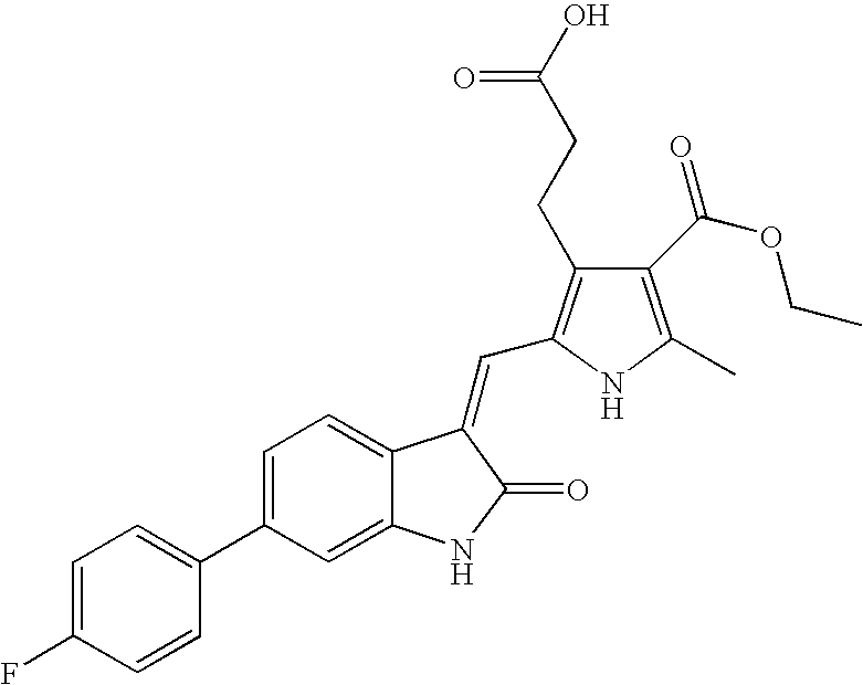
C1=C(C2=CC=C(F)C=C2)C=C2C(=C1)C(=CC1=C(CCC(O)=O)C(C(OCC)=O)=C(C)N1)C(=O)N2
